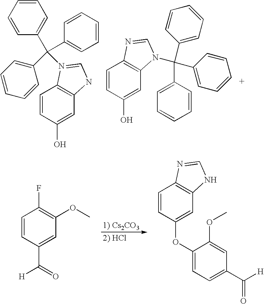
C1=CC(OC2=CC=C(C([H])=O)C=C2OC)=CC2=C1N=CN2.C1=CC(C([H])=O)=CC(OC)=C1F.C1=CC(O)=CC2=C1N(C(C1=CC=CC=C1)(C1=CC=CC=C1)C1=CC=CC=C1)=CN2.C1=CC(O)=CC2=C1N=CN2C(C1=CC=CC=C1)(C1=CC=CC=C1)C1=CC=CC=C1
